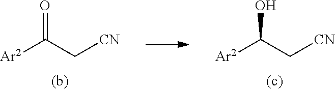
[Ar2]C(C[CN])=O.[Ar2]C(C[CN])O
